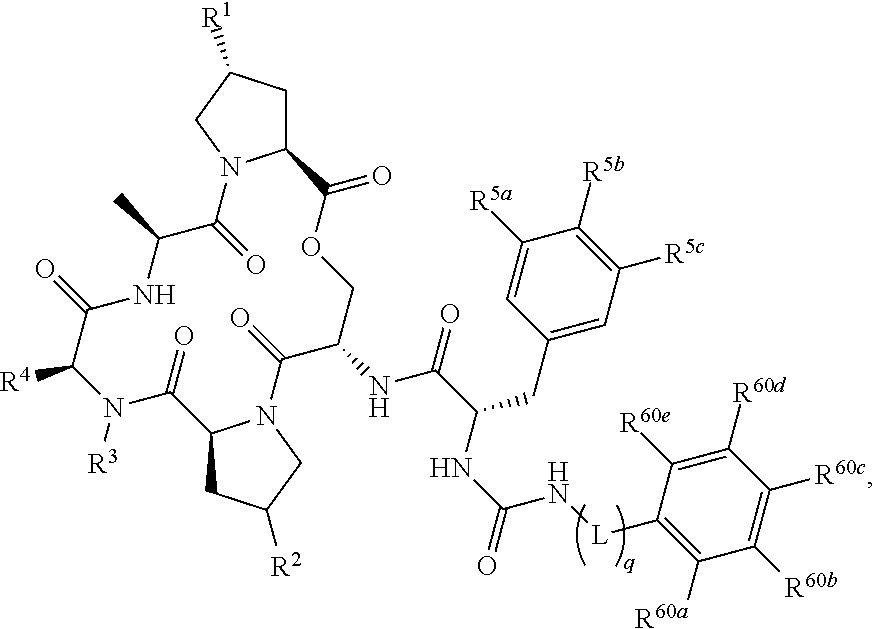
C1C([R1])CN2C1C(=O)OCC(NC(=O)C(NC(=O)N[L]C1=C([R60a])C([R60b])=C([R60c])C([R60d])=C1[R60e])CC1=CC([R5c])=C([R5b])C([R5a])=C1)C(=O)N1C(CC([R2])C1)C(=O)N([R3])C([R4])C(=O)NC(C)C2=O
